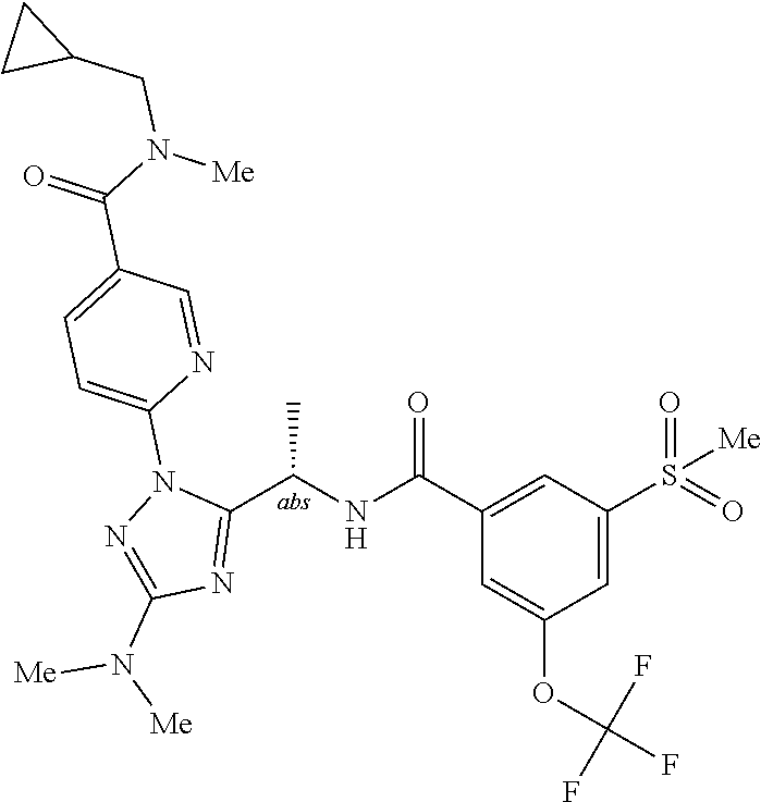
C1(C(=O)NC(C2=NC(N([Me])[Me])=NN2C2=CC=C(C(=O)N([Me])CC3CC3)C=N2)C)=CC(S(=O)(=O)[Me])=CC(OC(F)(F)F)=C1
